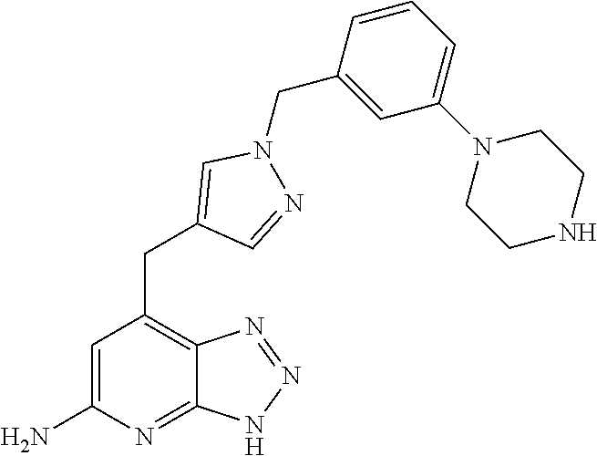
C1=C(N)N=C2C(=C1CC1=CN(CC3=CC(N4CCNCC4)=CC=C3)N=C1)N=NN2
